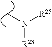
CN([R25])[R23]
